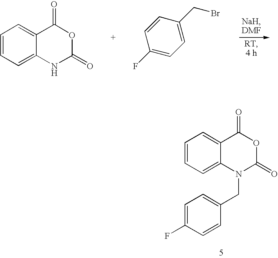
C1=CC=C2C(=C1)C(=O)OC(=O)N2.C1(F)=CC=C(CBr)C=C1.C1=CC=C2C(=C1)C(=O)OC(=O)N2CC1=CC=C(F)C=C1
